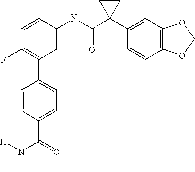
C1(NC(C2(C3=CC4=C(C=C3)OCO4)CC2)=O)=CC(C2=CC=C(C(N([H])C)=O)C=C2)=C(F)C=C1
